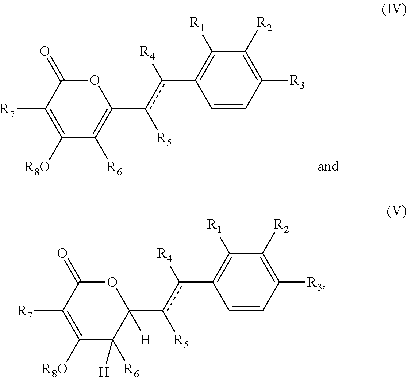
C1([R3])=C([R2])C([R1])=C(c(c(C2=C([R6])C([R8O])=C([R7])C(=O)O2)[R5])[R4])C=C1.C1([R3])=C([R2])C([R1])=C(c(c(C2([H])C([R6])([H])C([R8O])=C([R7])C(=O)O2)[R5])[R4])C=C1
